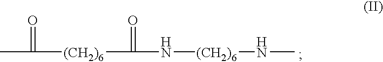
[(CH2)6](C(=O)N[(CH2)6]NC)C(=O)C
